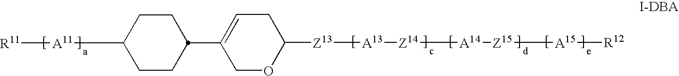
C1C=C(C2CCC([A11][R11])CC2)COC1[Z13][A13][Z14][A14][Z15][A15][R12]
